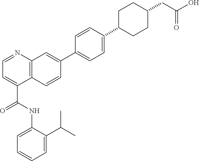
C1=C(C(C)C)C(NC(C2=CC=NC3=C2C=CC(C2=CC=C(C4CCC(CC(=O)O)CC4)C=C2)=C3)=O)=CC=C1
